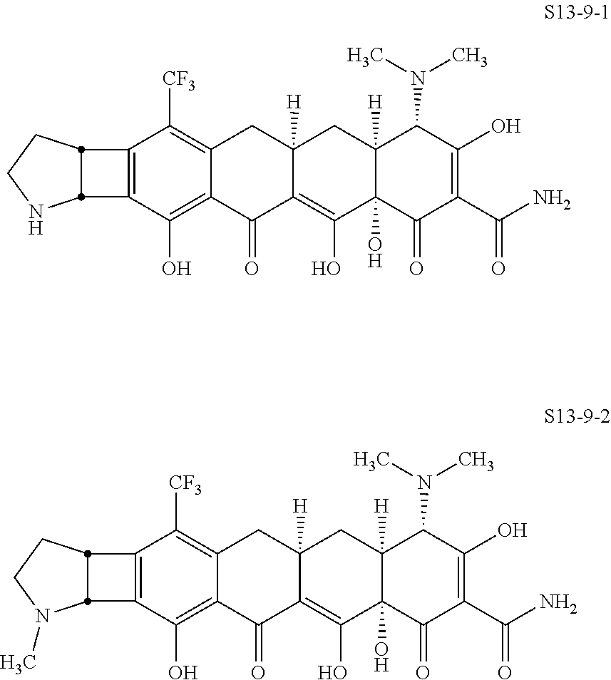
C12=C(C([CF3])=C3CC4([H])CC5([H])C(N(C)C)C(O)=C(C(N)=O)C(=O)C5(O)C(O)=C4C(=O)C3=C1O)C1CCNC21.C12=C(C([CF3])=C3CC4([H])CC5([H])C(N(C)C)C(O)=C(C(N)=O)C(=O)C5(O)C(O)=C4C(=O)C3=C1O)C1CCN(C)C21
